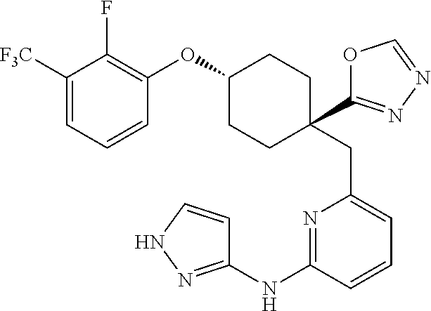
C1(OC2=C(F)C([F3C])=CC=C2)CCC(C2=NN=CO2)(CC2=CC=CC(NC3=NNC=C3)=N2)CC1
